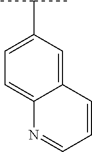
C12=CC(C(C)C)=CC=C1N=CC=C2
